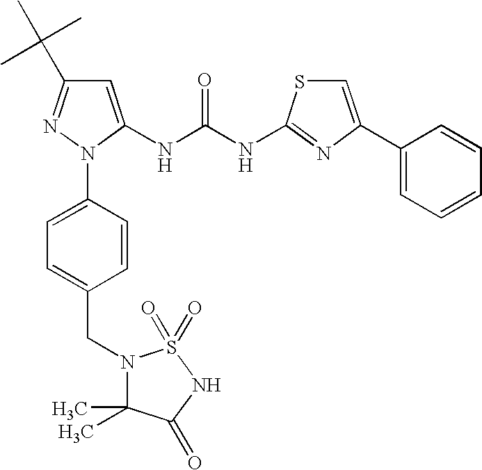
C1=C(NC(NC2=NC(C3=CC=CC=C3)=CS2)=O)N(C2=CC=C(CN3C(C)(C)C(=O)NS3(=O)=O)C=C2)N=C1C(C)(C)C
